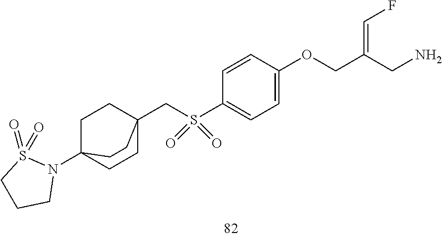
N1(C23CCC(CS(C4=CC=C(OCC(CN)=CF)C=C4)(=O)=O)(CC2)CC3)S(=O)(=O)CCC1
